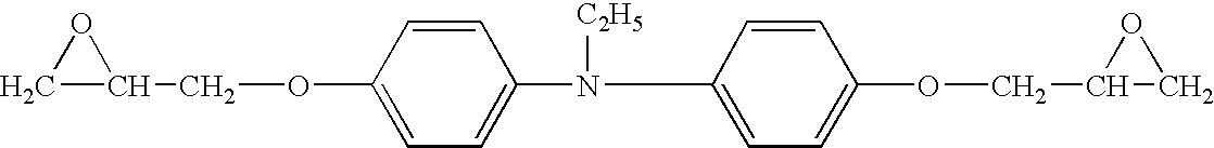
C1=CC(OCC2OC2)=CC=C1N(C1=CC=C(OCC2CO2)C=C1)[C2H5]
